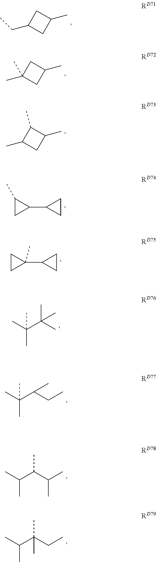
C1(CC)CC(C)C1.C1(C)(C)CC(C)C1.C1(C)CC(C)C1C.C1CC1(C1CC1)C.CC(C(C)(C)C)(C)C.CC(C(CC)C)(C)C.CC(C(C(C)C)C)C.CC(C(CC)(C)C)C.C1(C)CC1C1CC1
